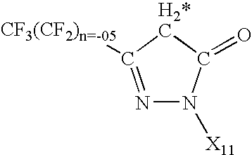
N1=C([CF3(CF2)n=-05])[H2*C]C(=O)N1[X11]
